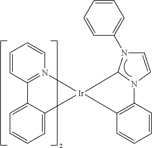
C1=CN2C(N1C1=CC=CC=C1)[Ir]1(N3=C(C=CC=C3)C3=CC=CC=C31)C1=C2C=CC=C1
